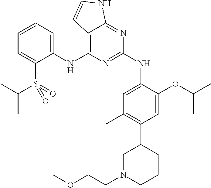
C1(NC2=C3C(=NC(NC4=CC(C)=C(C5CN(CCOC)CCC5)C=C4OC(C)C)=N2)NC=C3)=CC=CC=C1S(=O)(=O)C(C)C
